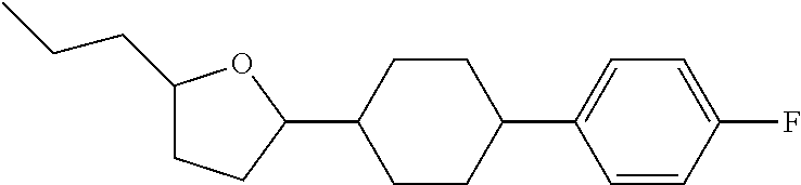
C1(CCC)CCC(C2CCC(C3=CC=C(F)C=C3)CC2)O1
